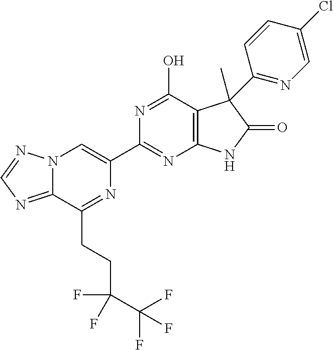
C12=NC=NN1C=C(C1=NC3=C(C(O)=N1)C(C)(C1=NC=C(Cl)C=C1)C(=O)N3)N=C2CCC(C(F)(F)F)(F)F
